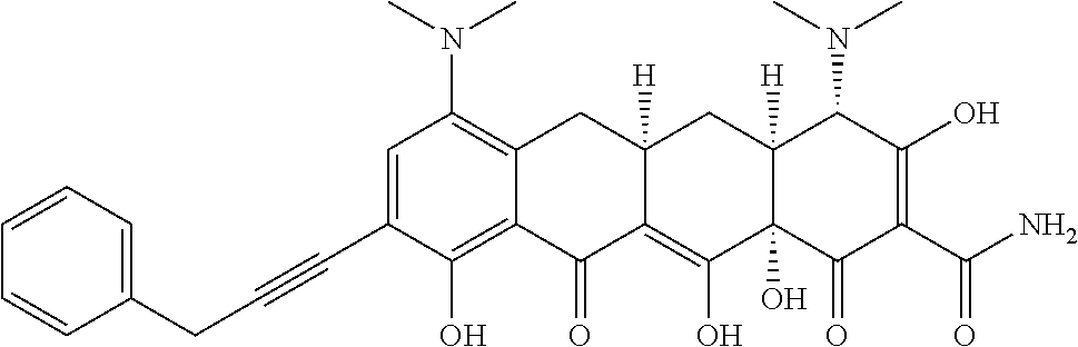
CN(C1=C2C(=C(O)C(C#CCC3=CC=CC=C3)=C1)C(=O)C1=C(O)C3(O)C([H])(CC1([H])C2)C(N(C)C)C(O)=C(C(N)=O)C3=O)C
